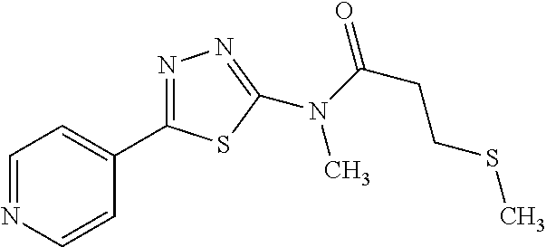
C1=NC=CC(C2=NN=C(N(C(CCSC)=O)C)S2)=C1
